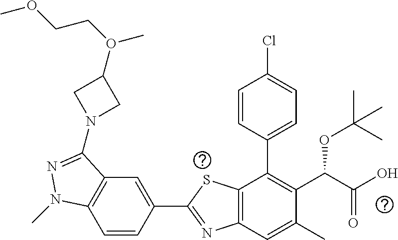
C1=CC(C2=NC3=C(S2)C(C2=CC=C(Cl)C=C2)=C(C(C(O)=O)OC(C)(C)C)C(C)=C3)=CC2=C1N(C)N=C2N1CC(O(C)CCOC)C1
